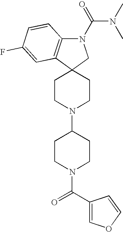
C1CN(C2CCN(C(=O)C3=COC=C3)CC2)CCC12CN(C(=O)N(C)C)C1=C2C=C(F)C=C1
